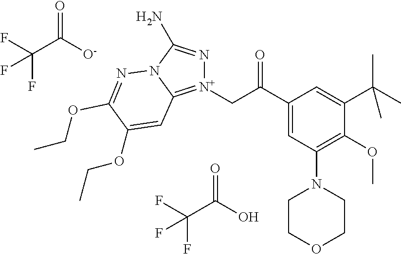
[N+]1(CC(=O)C2=CC(N3CCOCC3)=C(OC)C(C(C)(C)C)=C2)=C2N(C(N)=N1)N=C(OCC)C(OCC)=C2.FC(C(O)=O)(F)F.FC(C([O-])=O)(F)F
